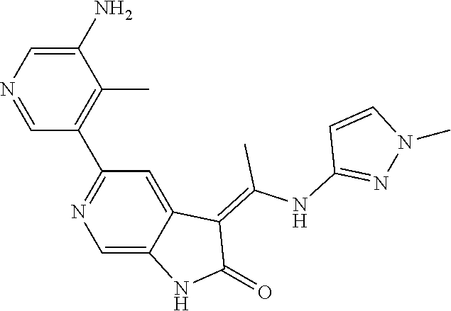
C1(N)=CN=CC(C2=NC=C3C(=C2)C(=C(NC2=NN(C)C=C2)C)C(=O)N3)=C1C
